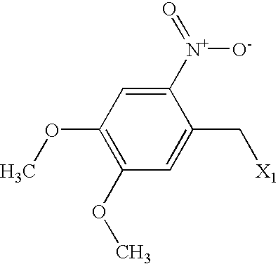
C1(OC)=C(OC)C=C([N+](=O)[O-])C(C[X1])=C1
